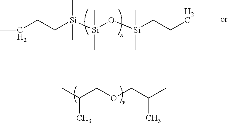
CCCC[Si]([Si](C)(C)O[Si](CCCC)(C)C)(C)C.CC(COCC(C)C)C
